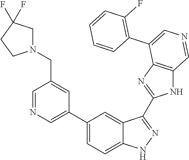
C1(C2=CN=CC(CN3CC(F)(F)CC3)=C2)=CC=C2C(=C1)C(C1=NC3=C(N1)C=NC=C3C1=C(F)C=CC=C1)=NN2
